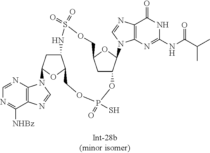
C1C2C(N3C4=C(C(=O)NC(NC(C(C)C)=O)=N4)N=C3)OC1COS(=O)(=O)NC1CC(N3C4=C(C([NHBz])=NC=N4)N=C3)OC1COP(S)(=O)O2
